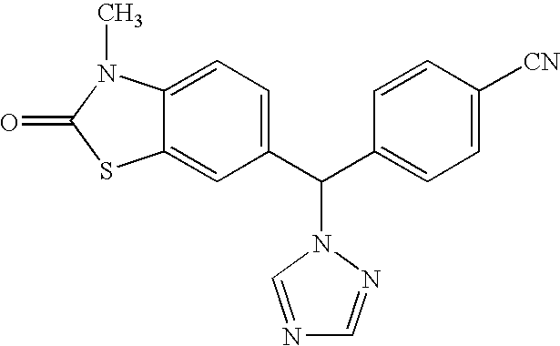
C1(C(C2=CC=C([CN])C=C2)N2N=CN=C2)=CC=C2C(=C1)SC(=O)N2C
